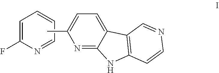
C1=C(F)N=CC=C1.N1=C2C(=CC=C1C)C1=C(N2)C=CN=C1
